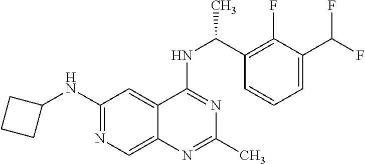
C1(NC2=NC=C3C(=C2)C(NC(C2=C(F)C(C(F)F)=CC=C2)C)=NC(C)=N3)CCC1
